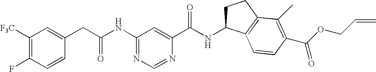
C1(NC(CC2=CC([F3C])=C(F)C=C2)=O)=NC=NC(C(NC2CCC3=C2C=CC(C(OCC=C)=O)=C3C)=O)=C1
